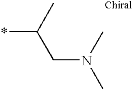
*C(C)CN(C)C
